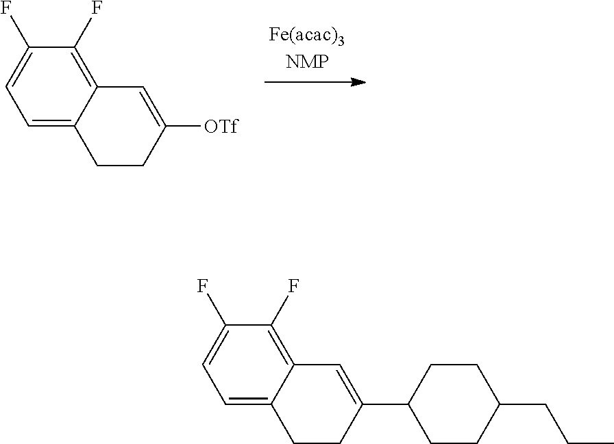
C1(F)=CC=C2C(=C1F)C=C([OTf])CC2.C1(F)=CC=C2C(=C1F)C=C(C1CCC(CCC)CC1)CC2
